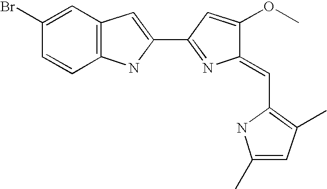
C1(Br)=CC2=C(C=C1)NC(C1=NC(=CC3=C(C)C=C(C)N3)C(OC)=C1)=C2
